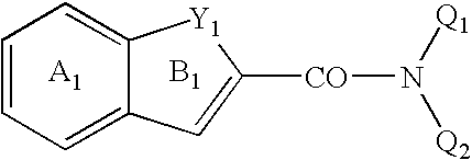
C1=CC=C2C(=C1)[Y1]C([CO]N([Q2])[Q1])=C2.[B1]
